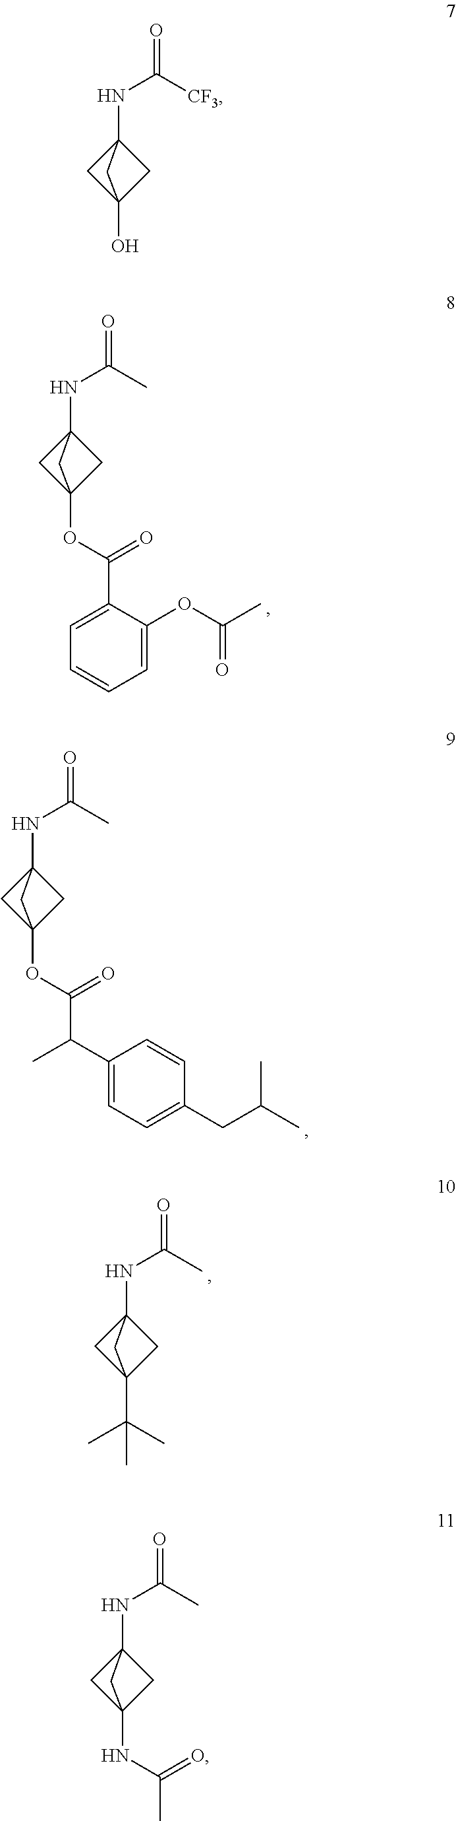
N(C(C)=O)C12CC(OC(C3=CC=CC=C3OC(C)=O)=O)(C1)C2.N(C(C)=O)C12CC(OC(C(C)C3=CC=C(CC(C)C)C=C3)=O)(C1)C2.N(C(C)=O)C12CC(C(C)(C)C)(C1)C2.N(C(C)=O)C12CC(NC(C)=O)(C1)C2.N(C([CF3])=O)C12CC(O)(C1)C2
